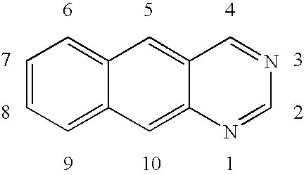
C1=CC=C2C(=C1)C=C1C(=C2)N=CN=C1
